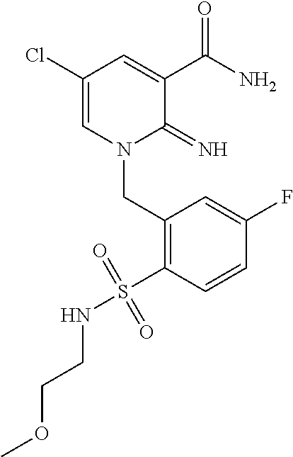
C1(Cl)=CN(CC2=C(S(NCCOC)(=O)=O)C=CC(F)=C2)C(=N)C(C(N)=O)=C1
